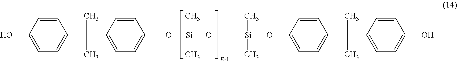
C1(O[Si](C)(C)O[Si](C)(C)OC2=CC=C(C(C3=CC=C(O)C=C3)(C)C)C=C2)=CC=C(C(C2=CC=C(O)C=C2)(C)C)C=C1
